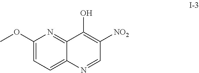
C1(OC)=CC=C2C(=N1)C(O)=C([NO2])C=N2
